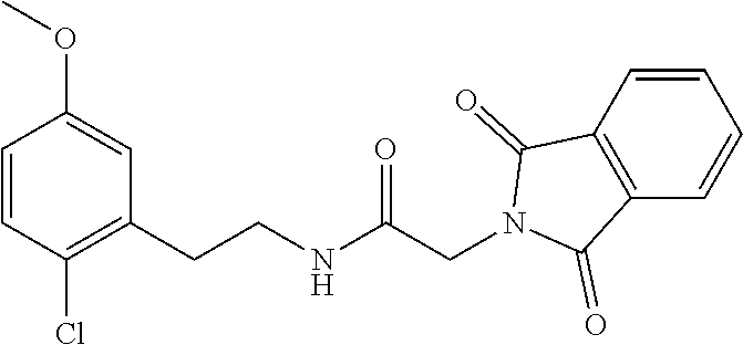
O(C)C1=CC(CCNC(CN2C(=O)C3=C(C2=O)C=CC=C3)=O)=C(Cl)C=C1
